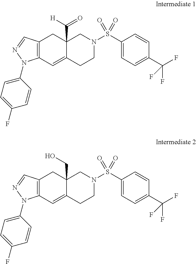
C12=C(C=C3C(C([H])=O)(C1)CN(S(C1=CC=C(C(F)(F)F)C=C1)(=O)=O)CC3)N(C1=CC=C(F)C=C1)N=C2.C12=C(C=C3C(CO)(C1)CN(S(C1=CC=C(C(F)(F)F)C=C1)(=O)=O)CC3)N(C1=CC=C(F)C=C1)N=C2
